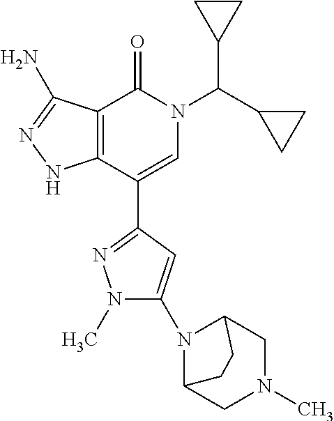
C12=C(C(C3=NN(C)C(N4C5CN(C)CC4CC5)=C3)=CN(C(C3CC3)C3CC3)C1=O)NN=C2N
